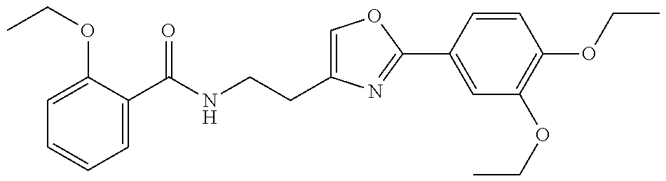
C1=C(C(NCCC2=COC(C3=CC(OCC)=C(OCC)C=C3)=N2)=O)C(OCC)=CC=C1
